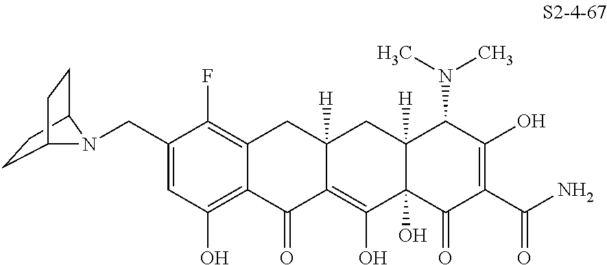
C1(CN2C3CCC2CC3)=CC(O)=C2C(=C1F)CC1([H])C(=C(O)C3(O)C([H])(C1)C(N(C)C)C(O)=C(C(N)=O)C3=O)C2=O
